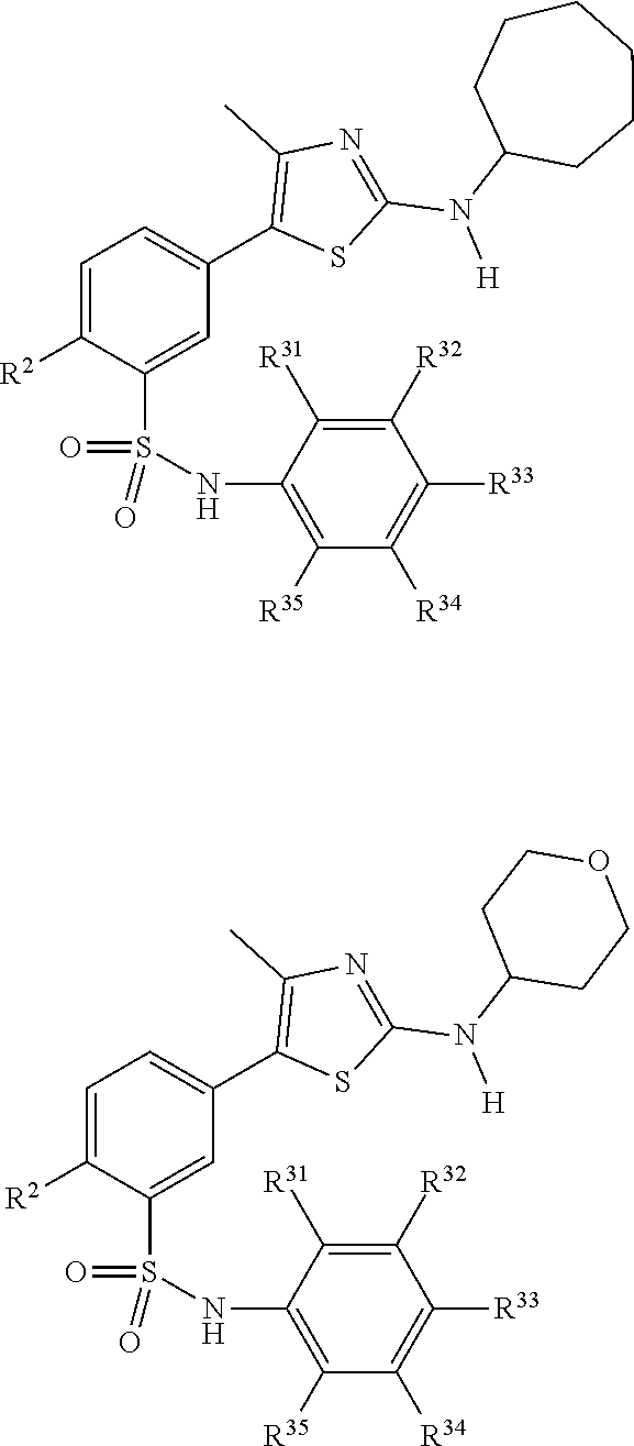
C1=C([R2])C(S(=O)(=O)NC2=C([R35])C([R34])=C([R33])C([R32])=C2[R31])=CC(C2=C(C)N=C(N(C3CCCCCC3)[H])S2)=C1.C1=C([R2])C(S(=O)(=O)NC2=C([R35])C([R34])=C([R33])C([R32])=C2[R31])=CC(C2=C(C)N=C(N(C3CCOCC3)[H])S2)=C1
